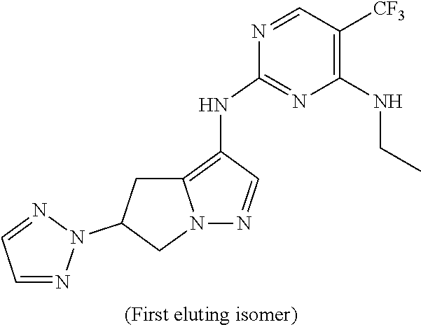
N1=CC([CF3])=C(NCC)N=C1NC1=C2N(N=C1)CC(N1N=CC=N1)C2
